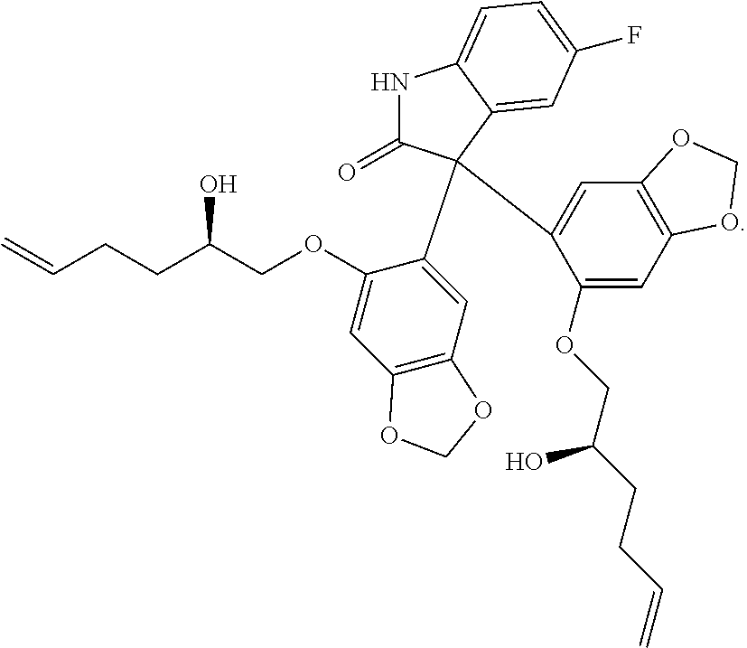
C1(OCC(CCC=C)O)=CC2=C(C=C1C1(C3=CC4=C(C=C3OCC(CCC=C)O)OCO4)C(=O)NC3=CC=C(F)C=C31)OCO2
